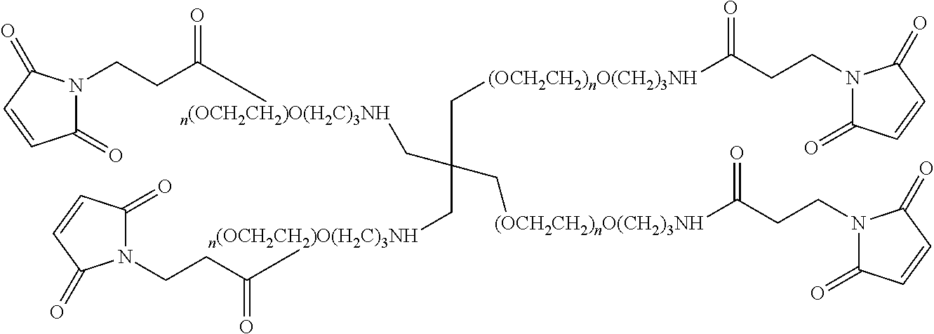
[n(OCH2CH2)O(H2C)3NH](CC(C[(OCH2CH2)nO(CH2)3NH]C(=O)CCN1C(=O)C=CC1=O)(C[(OCH2CH2)nO(CH2)3NH]C(=O)CCN1C(=O)C=CC1=O)C[n(OCH2CH2)O(H2C)3NH]C(=O)CCN1C(=O)C=CC1=O)C(CCN1C(=O)C=CC1=O)=O
